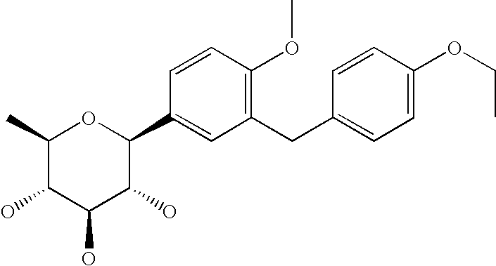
C1(C)C(O)C(O)C(O)C(C2=CC(CC3=CC=C(OCC)C=C3)=C(OC)C=C2)O1
